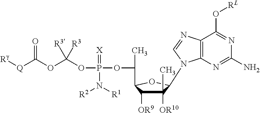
[Rg][Q]C(OC(OP(OC(C1C([OR9])C([OR10])(C)C(N2C3=C(N=C2)C(O[RL])=NC(N)=N3)O1)C)(=[X])N([R2])[R1])([R3])[R3])=O
